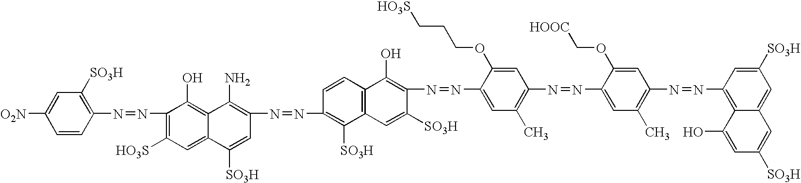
C1=CC(N=NC2=C([HO3S])C=C3C(=C2O)C(N)=C(N=NC2=C([SO3H])C4=C(C=C2)C(O)=C(N=NC2=CC(C)=C(N=NC5=CC(C)=C(N=NC6=C7C(=CC([SO3H])=C6)C=C([SO3H])C=C7O)C=C5OC[HOOC])C=C2OCCC[HO3S])C([SO3H])=C4)C=C3[SO3H])=C([SO3H])C=C1[O2N]
